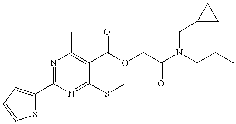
S1C(C2=NC(C)=C(C(OCC(N(CCC)CC3CC3)=O)=O)C(SC)=N2)=CC=C1
